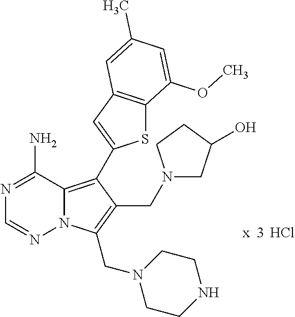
Cl.N12C(=C(C3=CC4=C(S3)C(OC)=CC(C)=C4)C(CN3CC(O)CC3)=C1CN1CCNCC1)C(N)=NC=N2
